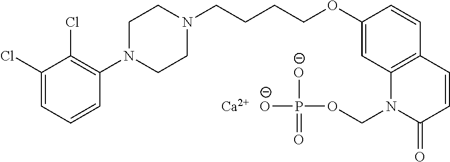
C1(Cl)=CC=CC(N2CCN(CCCCOC3=CC4=C(C=C3)C=CC(=O)N4COP(O)([O-])=O)CC2)=C1Cl.[Ca]
